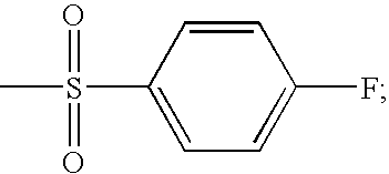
C1=CC(S(C)(=O)=O)=CC=C1F
